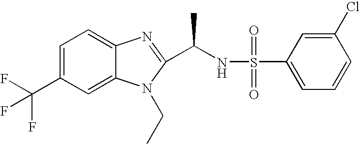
C1=C(C(F)(F)F)C=C2C(=C1)N=C(C(NS(=O)(=O)C1=CC=CC(Cl)=C1)C)N2CC
